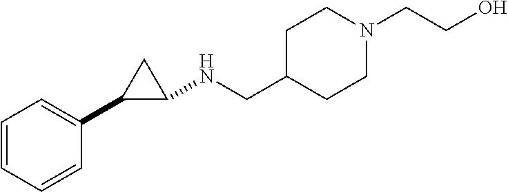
C1=CC=CC(C2C(NCC3CCN(CCO)CC3)C2)=C1
